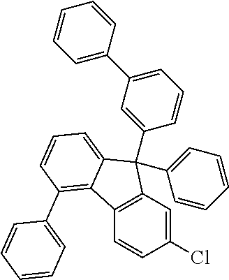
C1(Cl)=CC2=C(C=C1)C1=C(C3=CC=CC=C3)C=CC=C1C2(C1=CC=CC=C1)C1=CC(C2=CC=CC=C2)=CC=C1
